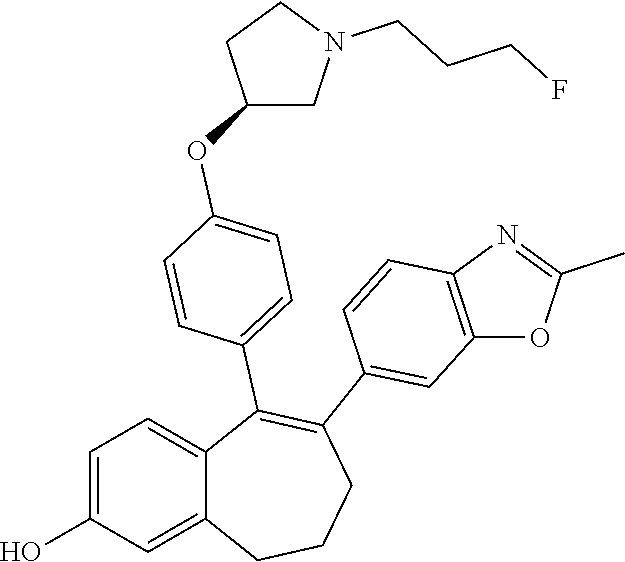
C1=C(O)C=C2C(=C1)C(C1=CC=C(OC3CN(CCCF)CC3)C=C1)=C(C1=CC3=C(C=C1)N=C(C)O3)CCC2
